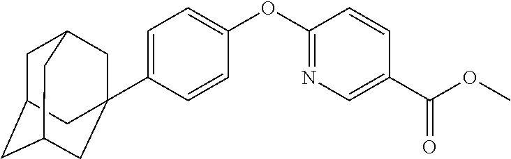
C1(C23CC4CC(CC(C2)C4)C3)=CC=C(OC2=NC=C(C(=O)OC)C=C2)C=C1
